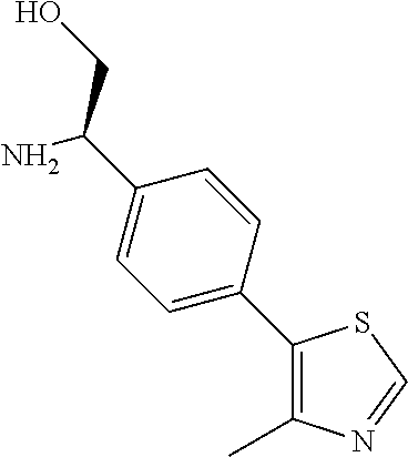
C1=CC(C(N)CO)=CC=C1C1=C(C)N=CS1
